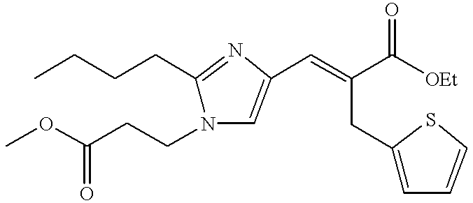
CCCCC1=NC(C=C(C([OEt])=O)CC2=CC=CS2)=CN1CCC(OC)=O
